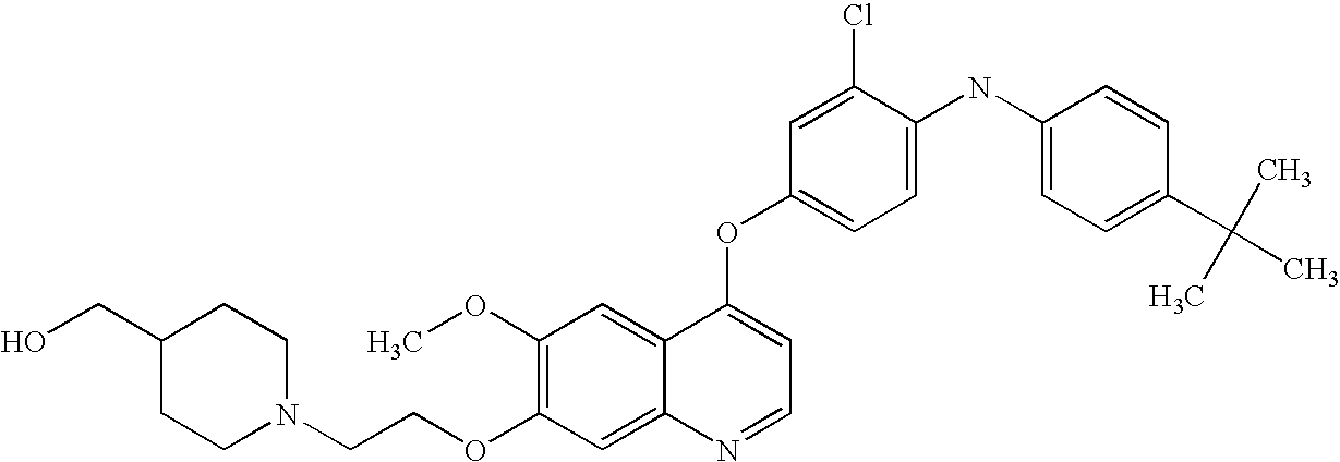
C1(Cl)=CC(OC2=CC=NC3=CC(OCCN4CCC(CO)CC4)=C(OC)C=C23)=CC=C1NC1=CC=C(C(C)(C)C)C=C1
